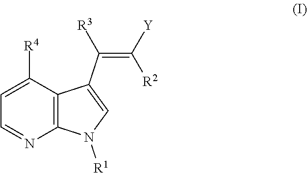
C12=C(C([R4])=CC=N1)C(C(=C([Y])[R2])[R3])=CN2[R1]
